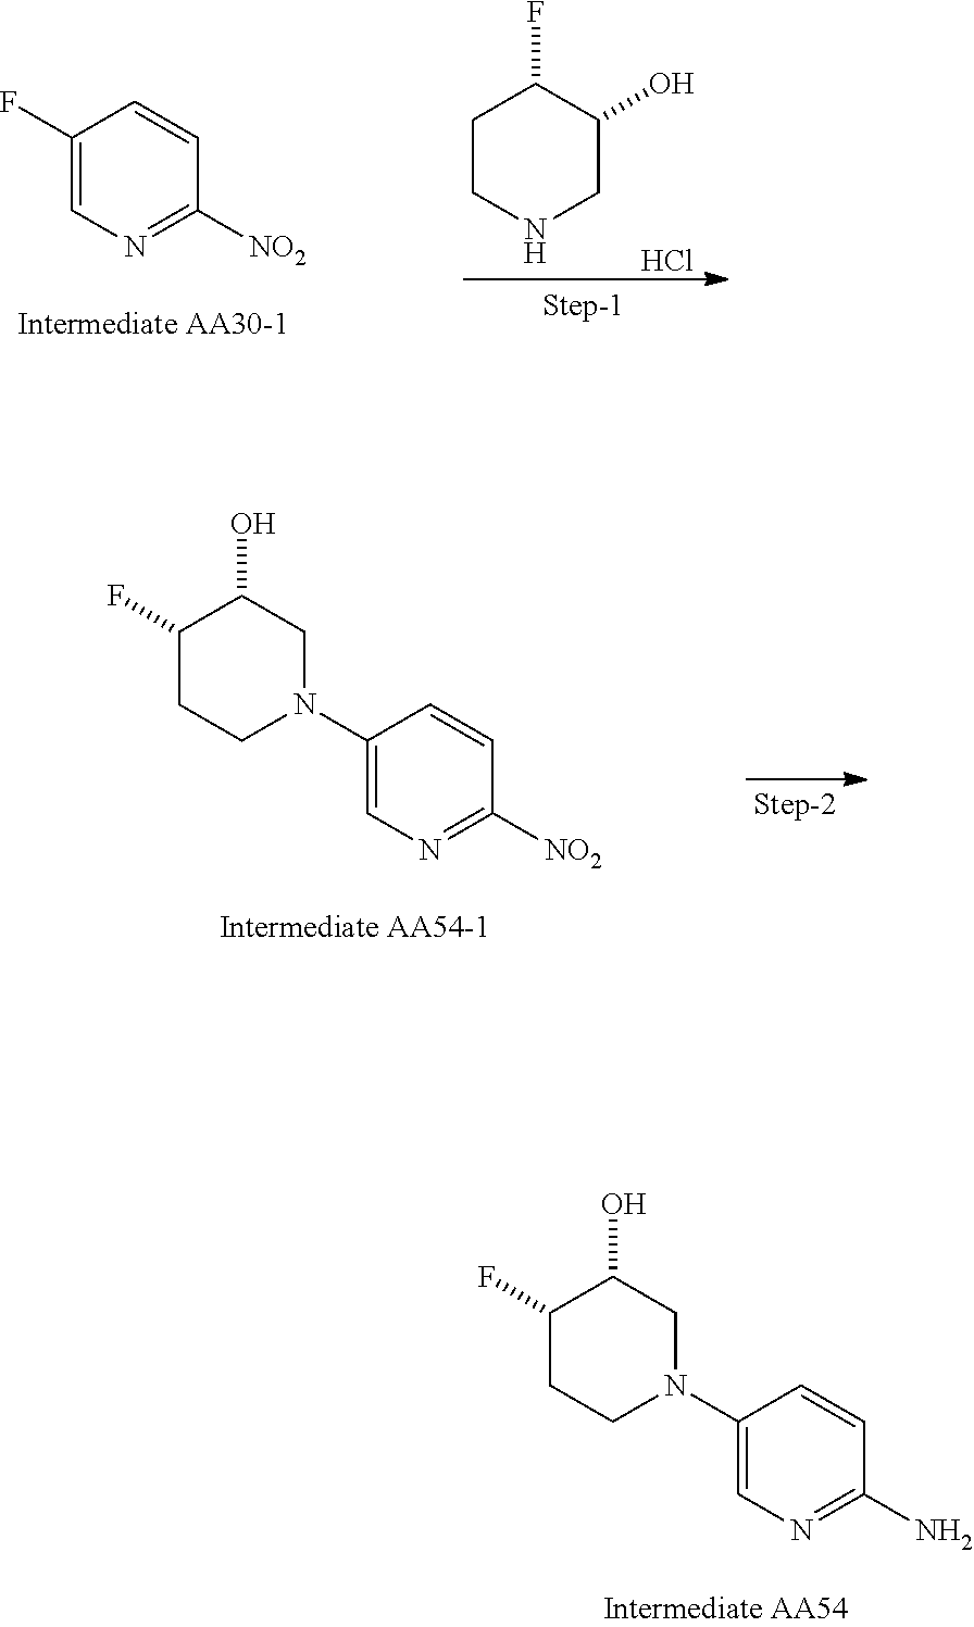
C1CNCC(O)C1F.Cl.C1(F)=CN=C([NO2])C=C1.C1(F)CCN(C2=CN=C([NO2])C=C2)CC1O.C1(F)CCN(C2=CN=C(N)C=C2)CC1O
